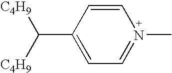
C1=CC(C([C4H9])[C4H9])=CC=N1C
